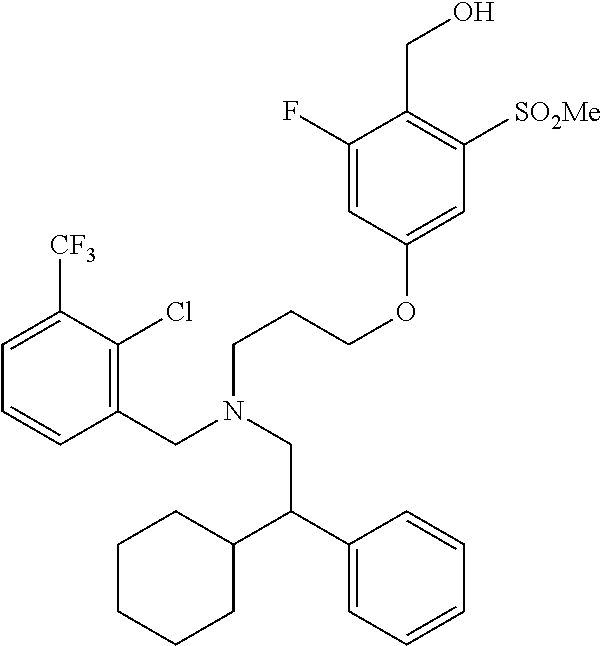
C1(CN(CC(C2=CC=CC=C2)C2CCCCC2)CCCOC2=CC([SO2Me])=C(CO)C(F)=C2)=C(Cl)C([CF3])=CC=C1
